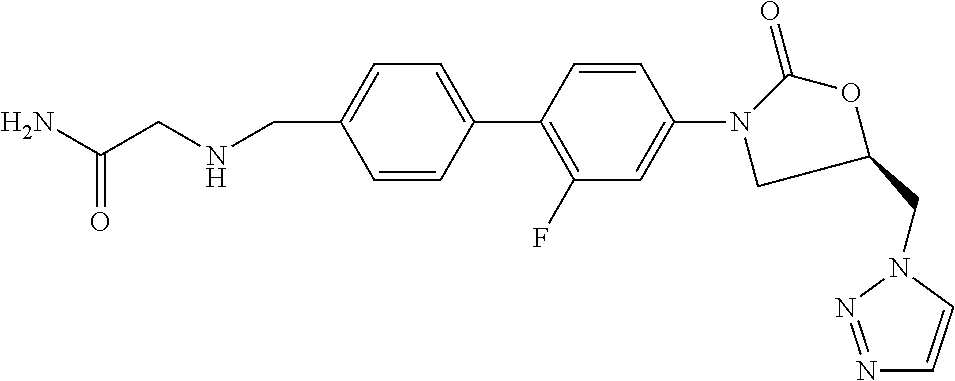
N(CC1=CC=C(C2=C(F)C=C(N3CC(CN4N=NC=C4)OC3=O)C=C2)C=C1)CC(N)=O
